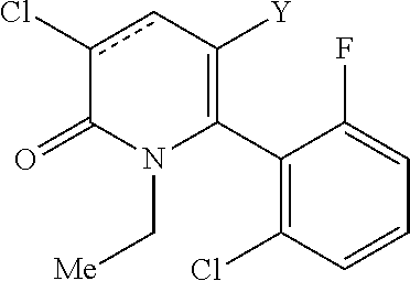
C1(C2=C([Y])cc(Cl)C(=O)N2C[Me])=C(Cl)C=CC=C1F
